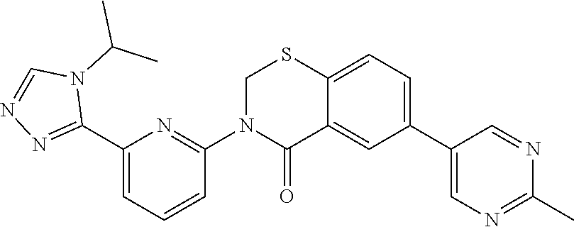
C12=CC=C(C3=CN=C(C)N=C3)C=C1C(=O)N(C1=NC(C3=NN=CN3C(C)C)=CC=C1)CS2
